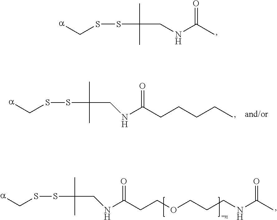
[a]CSSC(CNC(C)=O)(C)C.[a]CSSC(CNC(CCCCC)=O)(C)C.[a]CSSC(CNC(CCOCCCNC(C)=O)=O)(C)C
